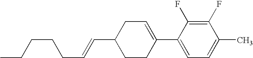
C1(F)=C(F)C(C2=CCC(C=CCCCCC)CC2)=CC=C1C
